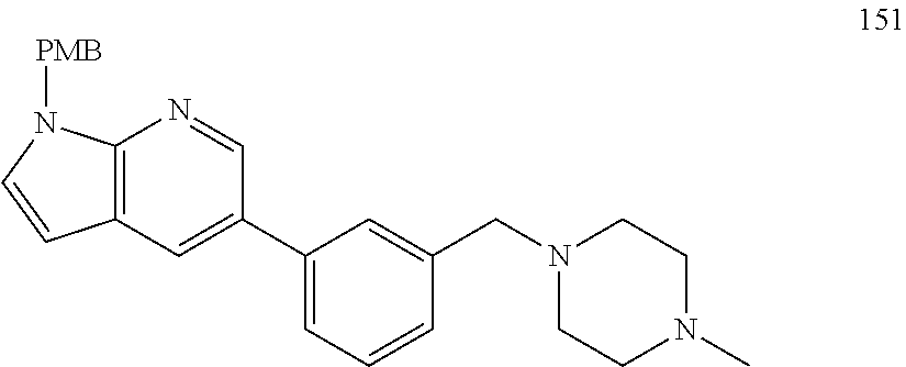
C12=C(C=C(C3=CC=CC(CN4CCN(C)CC4)=C3)C=N1)C=CN2[PMB]
